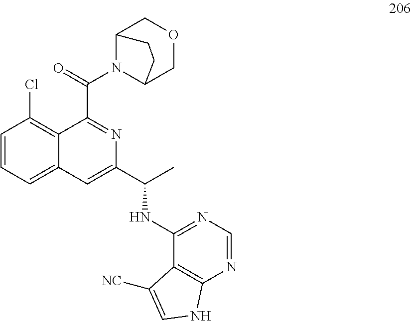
C1=CC=C2C(=C1Cl)C(C(=O)N1C3COCC1CC3)=NC(C(C)NC1=NC=NC3=C1C([NC])=CN3)=C2
